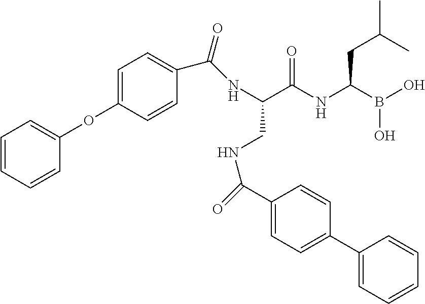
C(NC(B(O)O)CC(C)C)(=O)C(CNC(C1=CC=C(C2=CC=CC=C2)C=C1)=O)NC(C1=CC=C(OC2=CC=CC=C2)C=C1)=O
